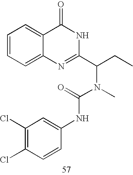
N1C(=O)C2=CC=CC=C2N=C1C(N(C(NC1=CC(Cl)=C(Cl)C=C1)=O)C)CC
